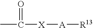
CC(=O)[X][A][R13]
